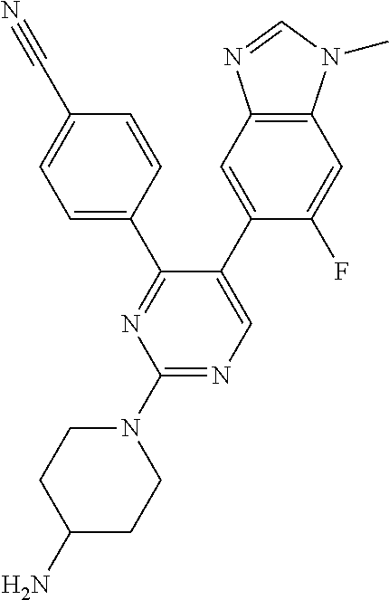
C1=C(C#N)C=CC(C2=NC(N3CCC(N)CC3)=NC=C2C2=CC3=C(C=C2F)N(C)C=N3)=C1
